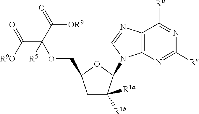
C1C([R1a])([R1b])C(N2C3=C(C([Ru])=NC([Rv])=N3)N=C2)OC1COC([R5])(C([R9O])=O)C(=O)[OR9]
